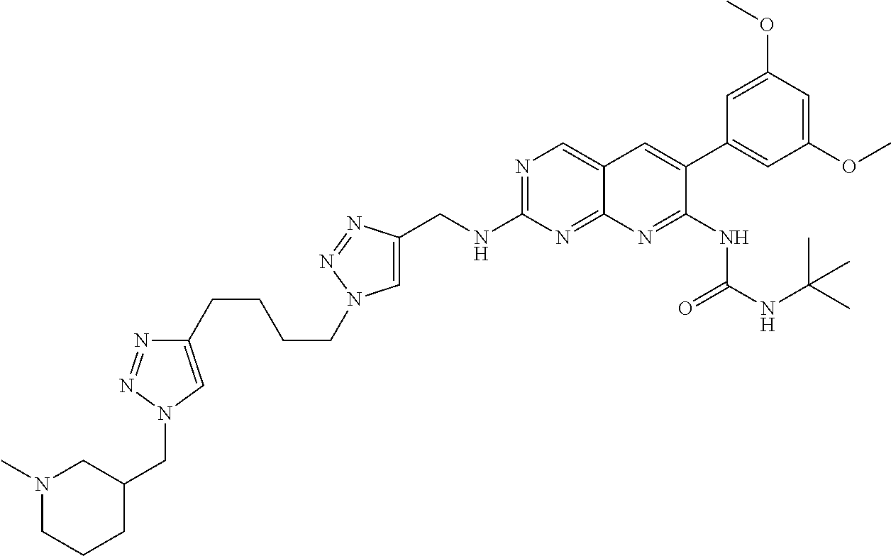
C(NC1=NC=C2C(=N1)N=C(NC(NC(C)(C)C)=O)C(C1=CC(OC)=CC(OC)=C1)=C2)C1=CN(CCCCC2=CN(CC3CN(C)CCC3)N=N2)N=N1
